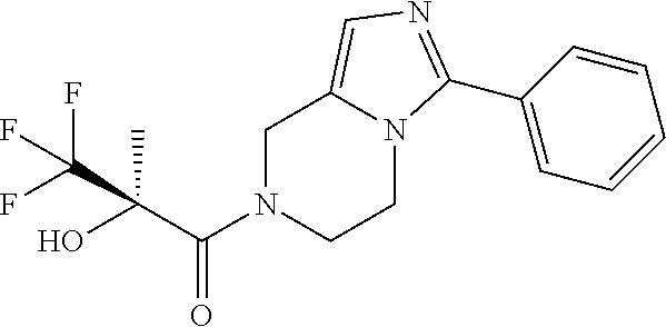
C1N(C(C(O)(C)C(F)(F)F)=O)CCN2C1=CN=C2C1=CC=CC=C1
